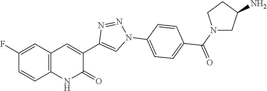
C1(F)=CC2=C(C=C1)NC(=O)C(C1=CN(C3=CC=C(C(N4CC(N)CC4)=O)C=C3)N=N1)=C2
